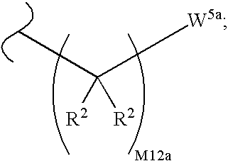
[W5a]C([R2])([R2])C
